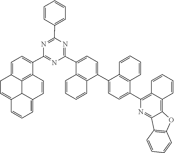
C1=CC=CC2=C3C(=NC(C4=CC=C(C5=CC=C(C6=NC(C7=CC=CC=C7)=NC(C7=CC=C8CC=C9C%10C8=C7C=CC%10=CC=C9)=N6)C6=C5C=CC=C6)C5=C4C=CC=C5)=C12)C1=C(O3)C=CC=C1
